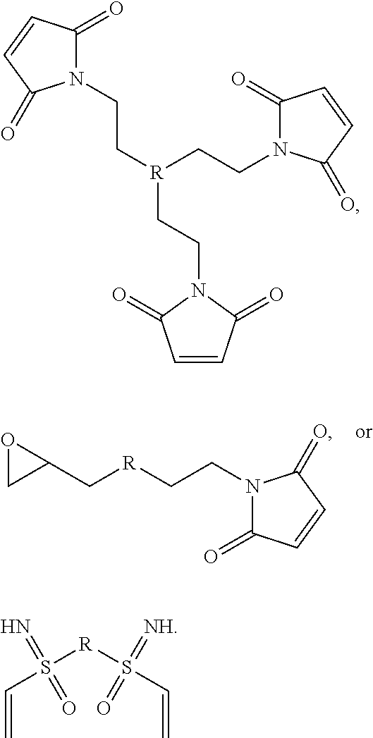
N1(CC[R]CC2OC2)C(=O)C=CC1=O.C1=CC(=O)N(CC[R](CCN2C(=O)C=CC2=O)CCN2C(=O)C=CC2=O)C1=O.C(S([R]S(C=C)(=O)=N)(=O)=[NH])=C
